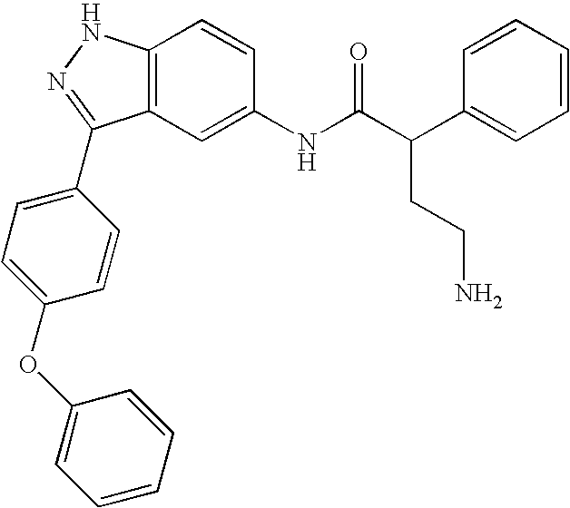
C12=C(C=C(NC(C(C3=CC=CC=C3)CCN)=O)C=C1)C(C1=CC=C(OC3=CC=CC=C3)C=C1)=NN2
